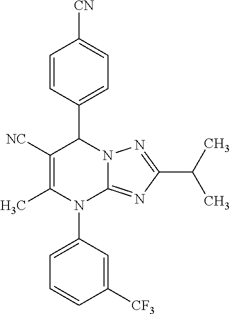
C1=CC(C2C([NC])=C(C)N(C3=CC=CC([CF3])=C3)C3=NC(C(C)C)=NN23)=CC=C1[CN]
